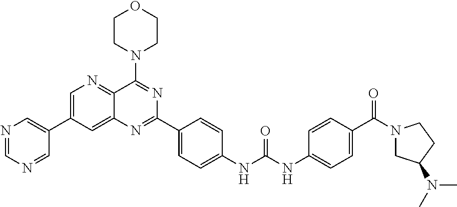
C1=C(C2=CN=CN=C2)C=C2C(=N1)C(N1CCOCC1)=NC(C1=CC=C(NC(NC3=CC=C(C(N4CC(N(C)C)CC4)=O)C=C3)=O)C=C1)=N2
